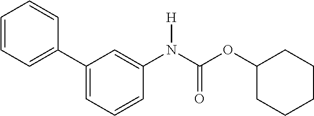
C1=CC=C(C2=CC=CC(N(C(OC3CCCCC3)=O)[H])=C2)C=C1
